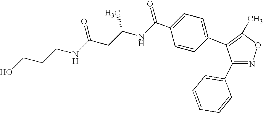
C1(C2=CC=CC=C2)=NOC(C)=C1C1=CC=C(C(NC(CC(NCCCO)=O)C)=O)C=C1
